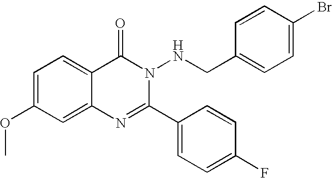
C1=C(OC)C=C2C(=C1)C(=O)N(NCC1=CC=C(Br)C=C1)C(C1=CC=C(F)C=C1)=N2
